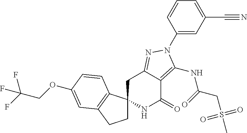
C1C2(C3=C(C1)C=C(OCC(F)(F)F)C=C3)NC(=O)C1=C(NC(=O)CS(C)(=O)=O)N(C3=CC(C#N)=CC=C3)N=C1C2
